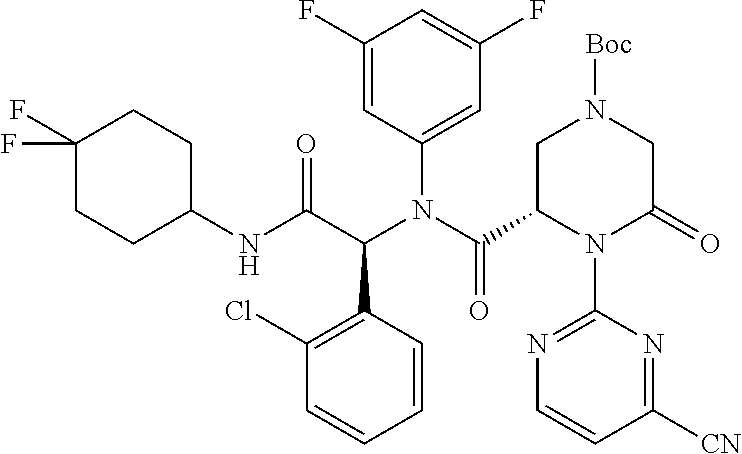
C1(Cl)=C(C(C(NC2CCC(F)(F)CC2)=O)N(C(C2N(C3=NC=CC([CN])=N3)C(=O)CN([Boc])C2)=O)C2=CC(F)=CC(F)=C2)C=CC=C1
